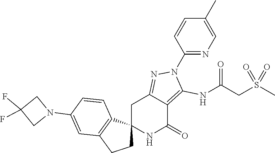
C12(NC(=O)C3=C(NC(CS(C)(=O)=O)=O)N(C4=NC=C(C)C=C4)N=C3C1)CCC1=C2C=CC(N2CC(F)(F)C2)=C1
